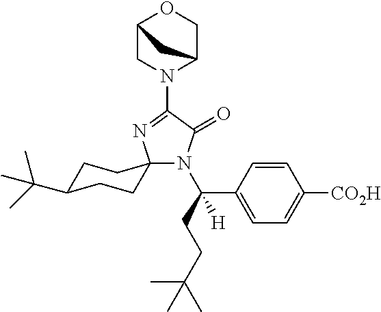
N1(C2=NC3(N(C(CCC(C)(C)C)(C4=CC=C([CO2H])C=C4)[H])C2=O)CCC(C(C)(C)C)CC3)C2COC(C1)C2
